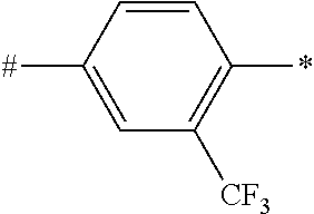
C1=CC([#])=CC([CF3])=C1*
